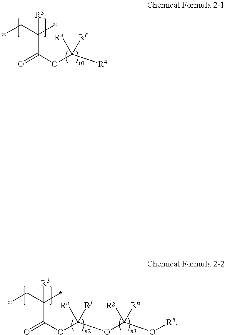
C(C([R3])(C(OC([R4])([Re])[Rf])=O)C)C.C(C([R3])(C(OC(OC(O[R5])([Rg])[Rh])([Re])[Rf])=O)C)C
